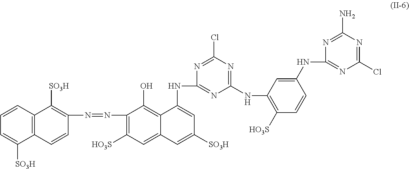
C1=CC2=C(C([SO3H])=C1)C=CC(N=NC1=C([HO3S])C=C3C(=C1O)C(NC1=NC(NC4=C([HO3S])C=CC(NC5=NC(Cl)=NC(N)=N5)=C4)=NC(Cl)=N1)=CC([SO3H])=C3)=C2[SO3H]
